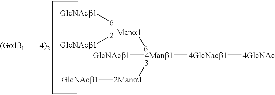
[Mana1][6].[3][2Mana1][GlcNAcb1].[4Manb1]([4GlcNacb1][4GlcNAc])[GlcNAcb1].[GlcNAcb1][6].[2][GlcNAcb1].[(Galb1][4)2]
